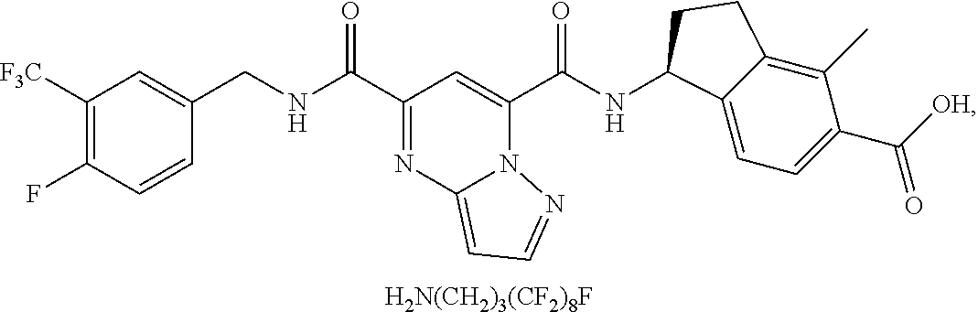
C(C1=NC2=CC=NN2C(C(NC2C3=CC=C(C([OH])=O)C(C)=C3CC2)=O)=C1)(=O)NCC1=CC([F3C])=C(F)C=C1.[H2N(CH2)3(CF2)8F]
